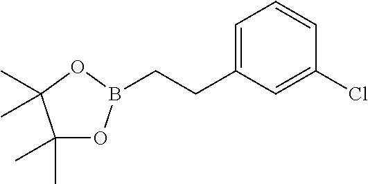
C1(C)(C)OB(CCC2=CC=CC(Cl)=C2)OC1(C)C
